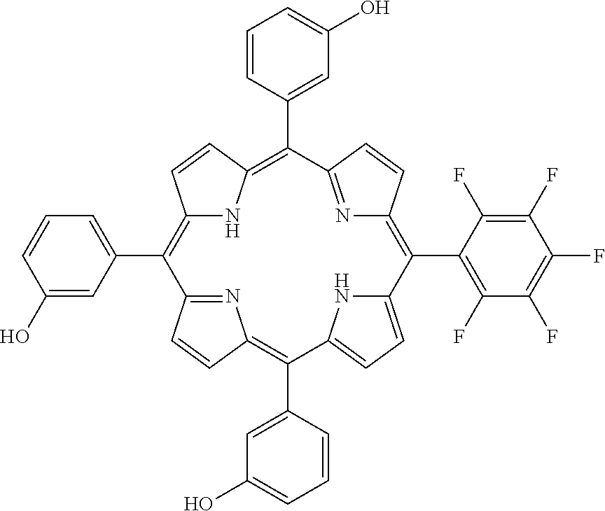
C12=C(C3=CC=CC(O)=C3)C3=NC(=C(C4=CC(O)=CC=C4)C4=CC=C(N4)C(C4=C(F)C(F)=C(F)C(F)=C4F)=C4N=C(C(C5=CC(O)=CC=C5)=C(N1)C=C2)C=C4)C=C3
